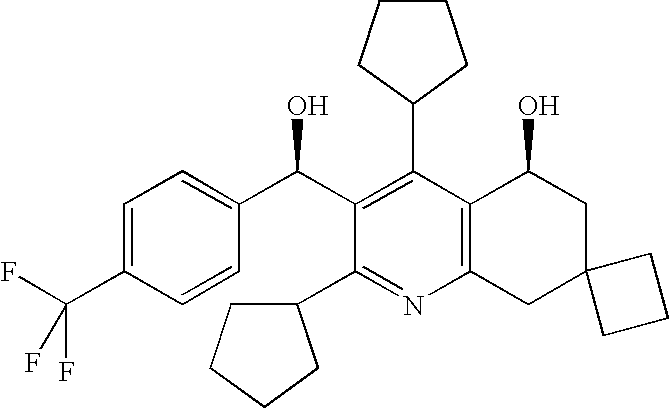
C1(C2=C(C(C3=CC=C(C(F)(F)F)C=C3)O)C(C3CCCC3)=NC3=C2C(O)CC2(C3)CCC2)CCCC1
